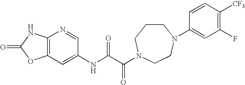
C12=C(C=C(NC(C(=O)N3CCCN(C4=CC(F)=C([CF3])C=C4)CC3)=O)C=N1)OC(=O)N2
